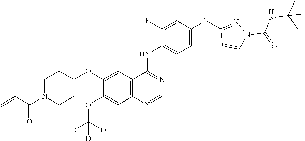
O(C1=CC2=C(C=C1OC([D])([D])[D])N=CN=C2NC1=CC=C(OC2=NN(C(=O)NC(C)(C)C)C=C2)C=C1F)C1CCN(C(C=C)=O)CC1
